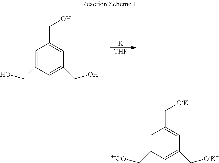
[K].[THF].C1=C(CO)C=C(CO)C=C1CO.C1=C(C[+K-O])C=C(C[O-K+])C=C1C[O-K+]
